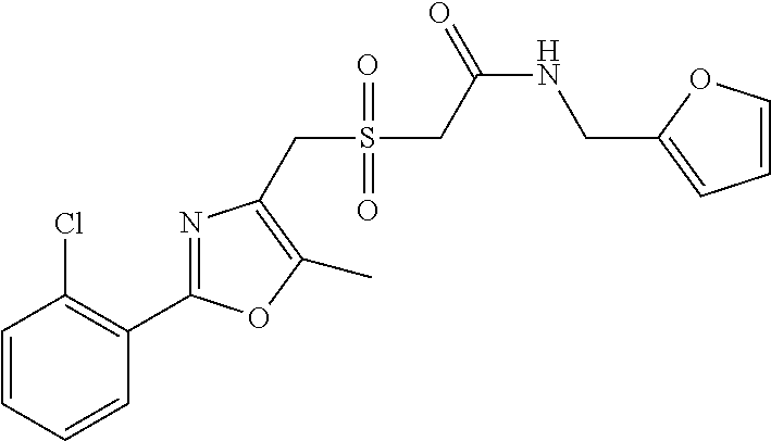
C1=CC=CC(C2=NC(CS(=O)(=O)CC(NCC3=CC=CO3)=O)=C(C)O2)=C1Cl
